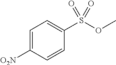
C1(S(OC)(=O)=O)=CC=C([O2N])C=C1
